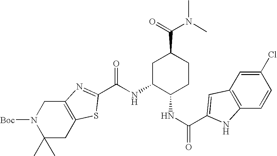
C(NC1C(NC(=O)C2=CC3=C(C=CC(Cl)=C3)N2)CCC(C(=O)N(C)C)C1)(=O)C1=NC2=C(CC(C)(C)N([Boc])C2)S1
